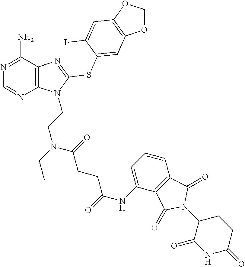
N1=C(N)C2=C(N=C1)N(CCN(CC)C(CCC(NC1=CC=CC3=C1C(=O)N(C1C(=O)NC(=O)CC1)C3=O)=O)=O)C(SC1=CC3=C(C=C1I)OCO3)=N2
